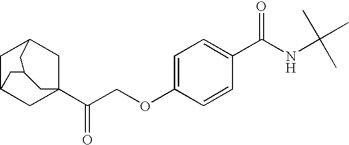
C1C2CC3(C(COC4=CC=C(C(NC(C)(C)C)=O)C=C4)=O)CC1CC(C2)C3
